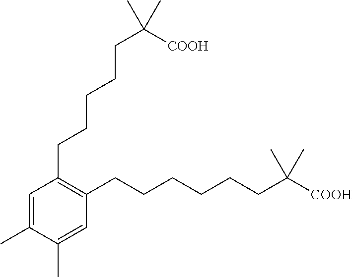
C1(CCCCCC([COOH])(C)C)=C(CCCCCCC([COOH])(C)C)C=C(C)C(C)=C1
